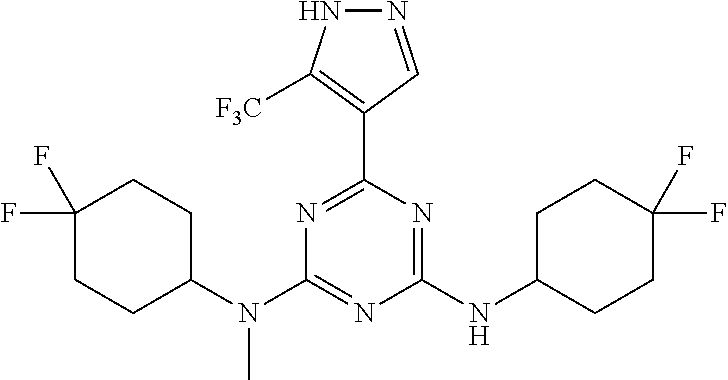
N1=C(C2=C([F3C])NN=C2)N=C(NC2CCC(F)(F)CC2)N=C1N(C1CCC(F)(F)CC1)C
